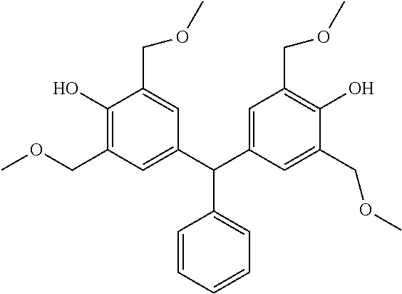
C1(O)=C(COC)C=C(C(C2=CC(COC)=C(O)C(COC)=C2)C2=CC=CC=C2)C=C1COC
